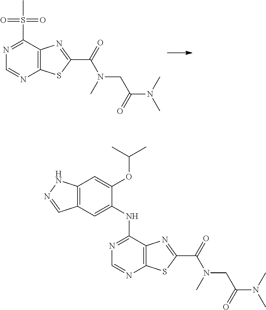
C12=C(C(S(=O)(C)=O)=NC=N1)N=C(C(=O)N(C)CC(N(C)C)=O)S2.C12=C(C(NC3=CC4=C(C=C3OC(C)C)NN=C4)=NC=N1)N=C(C(=O)N(C)CC(N(C)C)=O)S2
